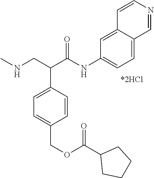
CNCC(C(NC1=CC=C2C(=C1)C=CN=C2)=O)C1=CC=C(COC(C2CCCC2)=O)C=C1
